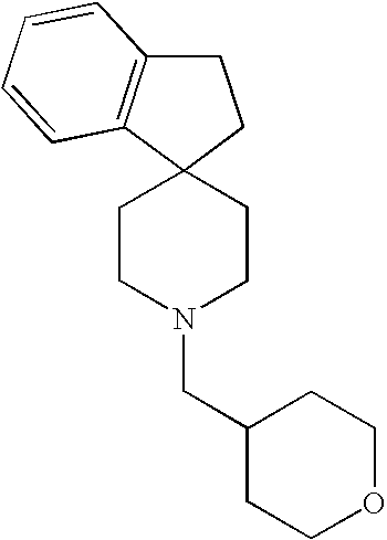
C1CN(CC2CCOCC2)CCC12CCC1=C2C=CC=C1
